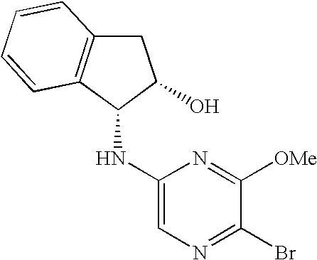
C1C2=C(C(NC3=CN=C(Br)C([OMe])=N3)C1O)C=CC=C2
